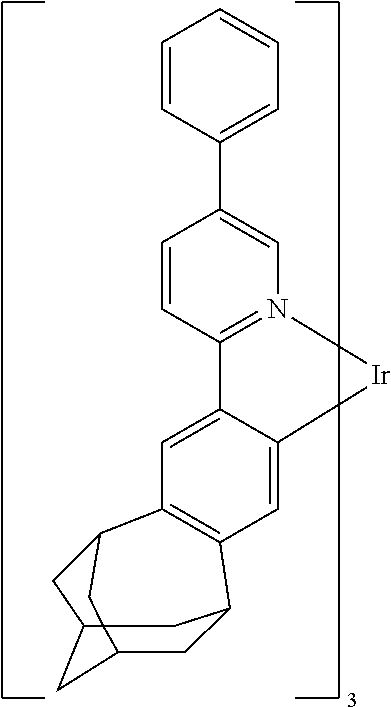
C12=CC3=C(C=C1[Ir]N1=C2C=CC(C2=CC=CC=C2)=C1)C1CC2C4(CC3CC4C2)C1
